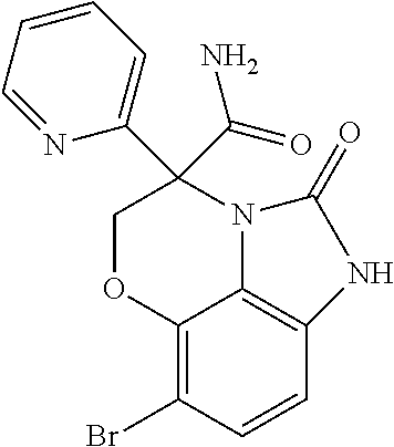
C12=C(Br)C=CC3=C1N(C(C1=CC=CC=N1)(C(N)=O)CO2)C(=O)N3
